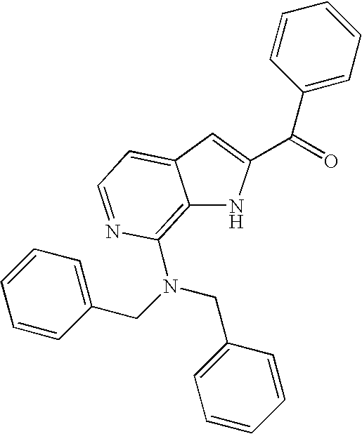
C12=C(N(CC3=CC=CC=C3)CC3=CC=CC=C3)N=CC=C1C=C(C(=O)C1=CC=CC=C1)N2
